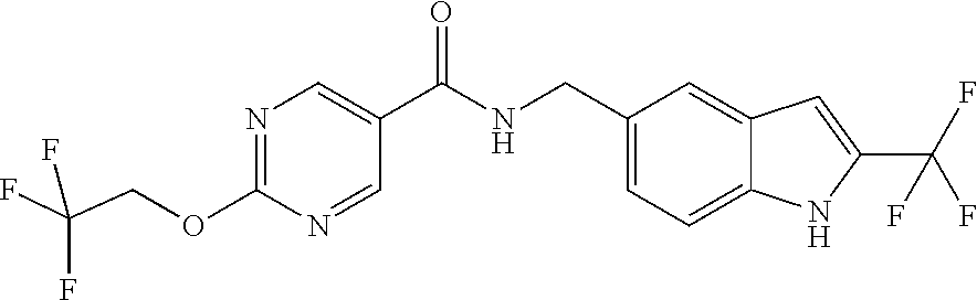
C1(CNC(C2=CN=C(OCC(F)(F)F)N=C2)=O)=CC=C2C(=C1)C=C(C(F)(F)F)N2
